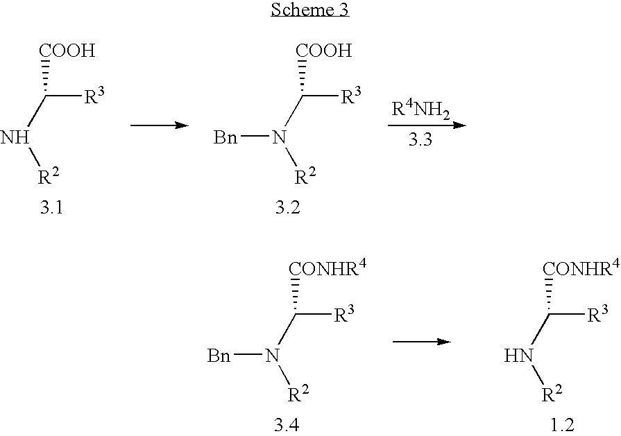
N([R2])C([R3])[COOH].N([R2])(C([R3])[COOH])[Bn].N([R2])(C([R3])[CONHR4])[Bn].N([R2])C([R3])[CONHR4]
